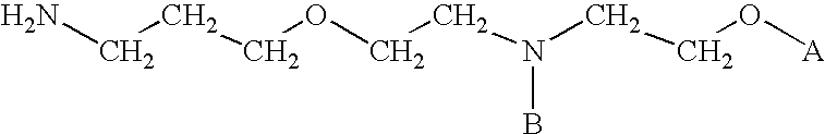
NCCCOCCN(CCO[A])B
